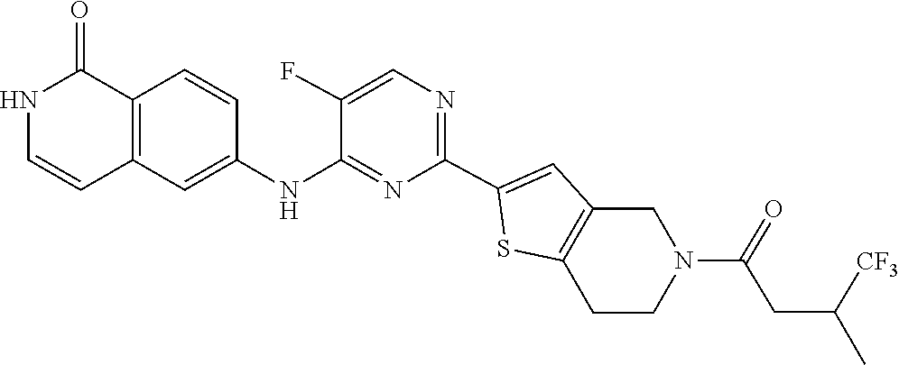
C1(F)=CN=C(C2=CC3=C(CCN(C(CC(C)[CF3])=O)C3)S2)N=C1NC1=CC2=C(C=C1)C(=O)NC=C2
